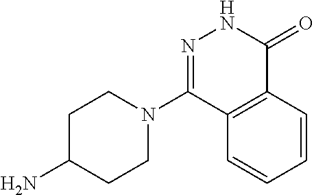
N1(C2=NNC(=O)C3=C2C=CC=C3)CCC(N)CC1
